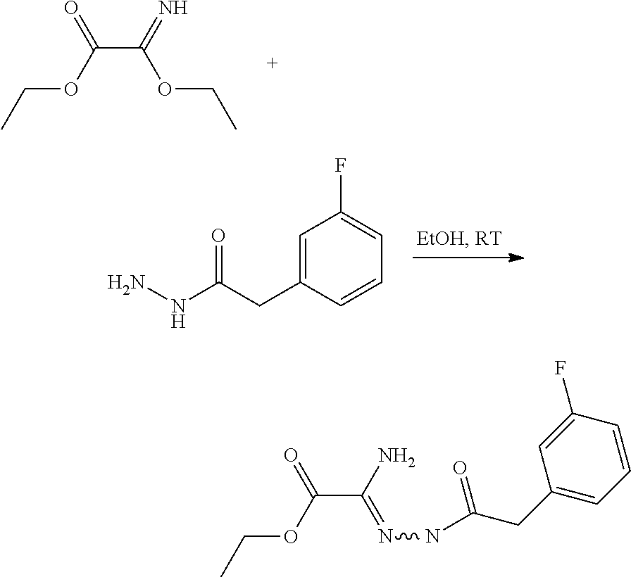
C(C(=N)OCC)(OCC)=O.C1=C(CC(NN)=O)C=CC=C1F.C(C(N)=NNC(=O)CC1=CC=CC(F)=C1)(OCC)=O
